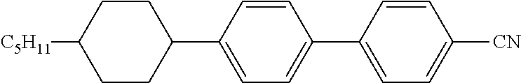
[C5H11]C1CCC(C2=CC=C(C3=CC=C([CN])C=C3)C=C2)CC1
